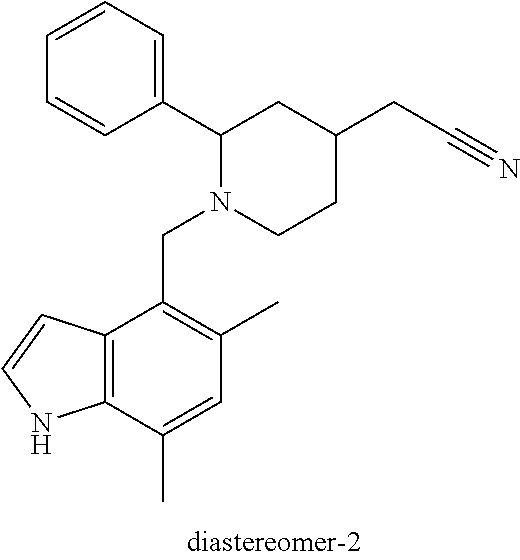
C(C1=C(C)C=C(C)C2=C1C=CN2)N1CCC(CC#N)CC1C1=CC=CC=C1
